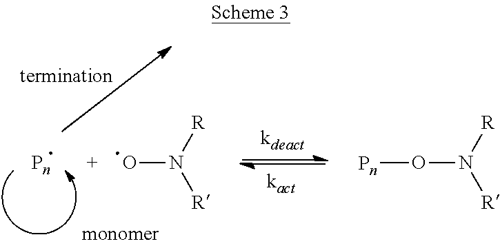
ON([R])[R].O(N([R])[R])[Pn]
